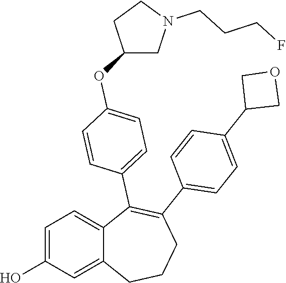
C1=C(O)C=C2C(=C1)C(C1=CC=C(OC3CN(CCCF)CC3)C=C1)=C(C1=CC=C(C3COC3)C=C1)CCC2
